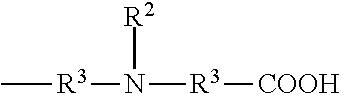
C[R3]N([R3][COOH])[R2]
